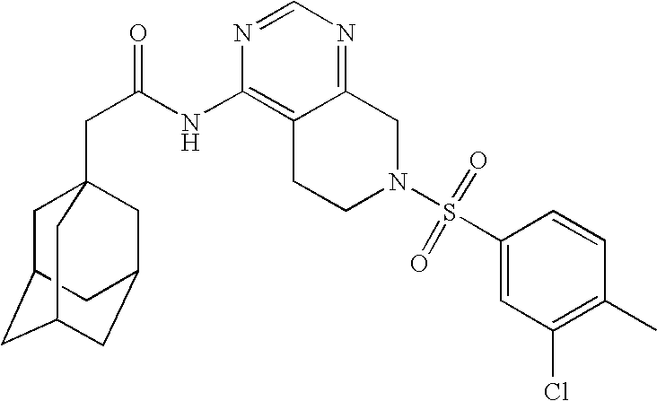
C1C2CC3CC(CC1(CC(=O)NC1=C4C(=NC=N1)CN(S(C1=CC(Cl)=C(C)C=C1)(=O)=O)CC4)C3)C2
